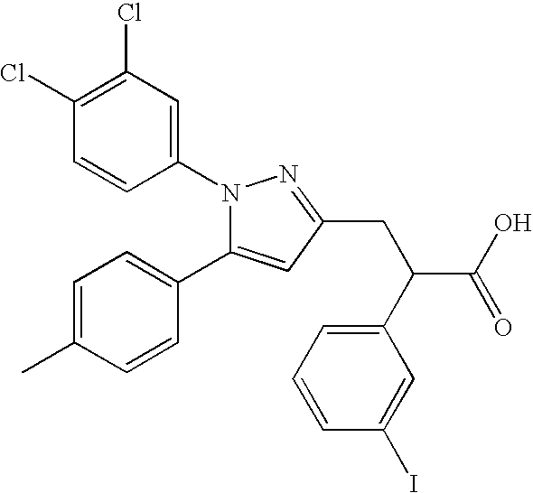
ClC1=C(Cl)C=C(N2C(C3=CC=C(C)C=C3)=CC(CC(C(O)=O)C3=CC=CC(I)=C3)=N2)C=C1
